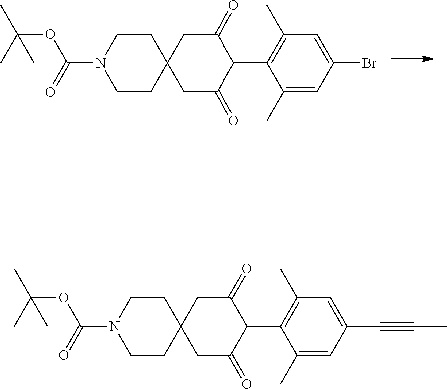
C(OC(=O)N1CCC2(CC1)CC(=O)C(C1=C(C)C=C(Br)C=C1C)C(=O)C2)(C)(C)C.C(OC(=O)N1CCC2(CC1)CC(=O)C(C1=C(C)C=C(C#CC)C=C1C)C(=O)C2)(C)(C)C
